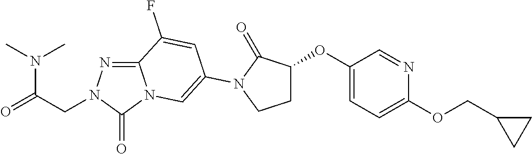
C12=NN(CC(=O)N(C)C)C(=O)N1C=C(N1C(=O)C(OC3=CC=C(OCC4CC4)N=C3)CC1)C=C2F
